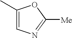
C1(C)=CN=C([Me])O1
